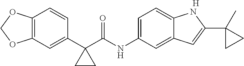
C1(C2(C(NC3=CC=C4C(=C3)C=C(C3(C)CC3)N4)=O)CC2)=CC2=C(C=C1)OCO2.[H]
